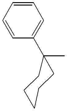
C1C(C)(C2=CC=CC=C2)CCCC1
